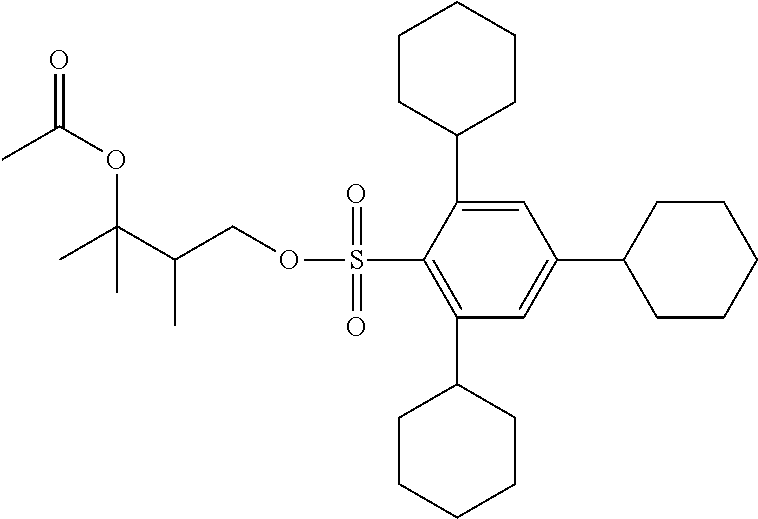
CC(C(COS(C1=C(C2CCCCC2)C=C(C2CCCCC2)C=C1C1CCCCC1)(=O)=O)C)(OC(=O)C)C
